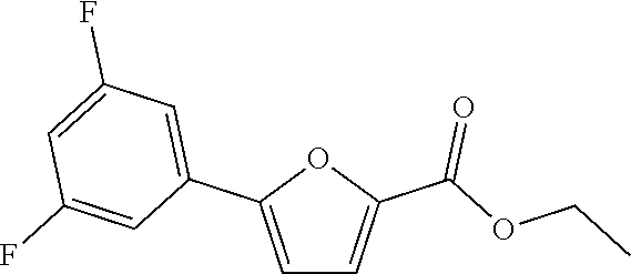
C1=C(C2=CC(F)=CC(F)=C2)OC(C(OCC)=O)=C1
